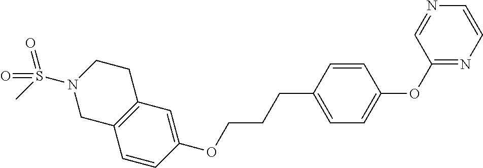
C1=CC(OCCCC2=CC=C(OC3=NC=CN=C3)C=C2)=CC2=C1CN(S(C)(=O)=O)CC2
